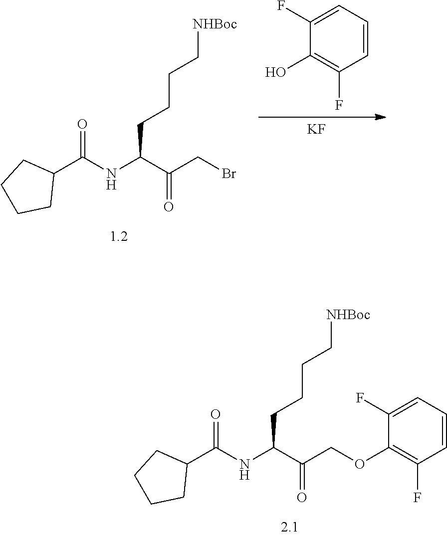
C(C(C(COC1=C(F)C=CC=C1F)=O)NC(C1CCCC1)=O)CCC[NHBoc].OC1=C(F)C=CC=C1F.[KF].C(C(C(CBr)=O)NC(C1CCCC1)=O)CCC[NHBoc]
